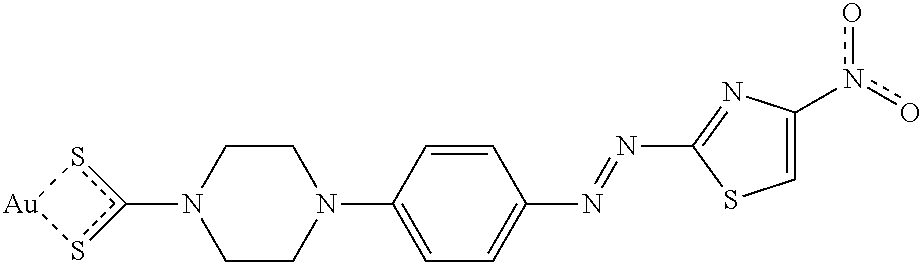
C1CN(C2=CC=C(N=NC3=NC(n(o)o)=CS3)C=C2)CCN1c1s[Au]s1
